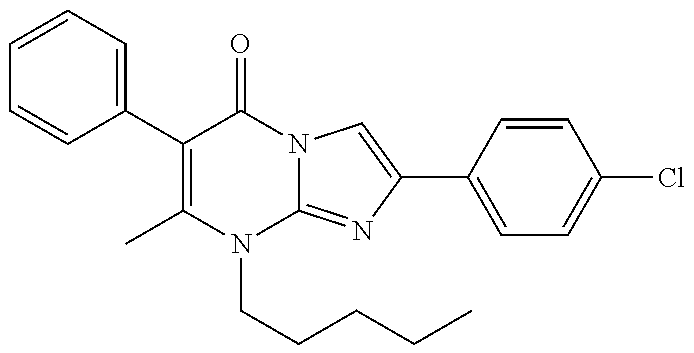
C1(C2=CC=CC=C2)=C(C)N(CCCCC)C2=NC(C3=CC=C(Cl)C=C3)=CN2C1=O
